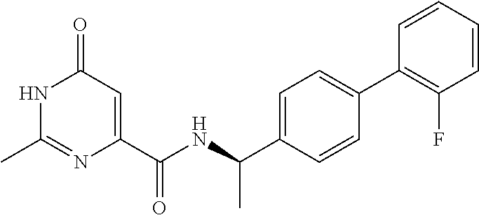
N1C(C)=NC(C(NC(C2=CC=C(C3=C(F)C=CC=C3)C=C2)C)=O)=CC1=O
